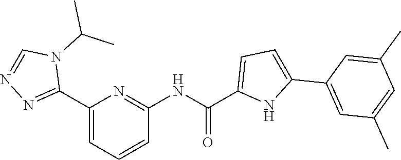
C1(C2=NN=CN2C(C)C)=CC=CC(NC(=O)C2=CC=C(C3=CC(C)=CC(C)=C3)N2)=N1
